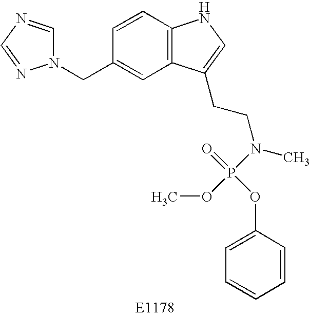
N1(CC2=CC3=C(C=C2)NC=C3CCN(C)P(OC)(=O)OC2=CC=CC=C2)C=NC=N1
